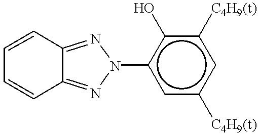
C1=CC2=NN(c3cc([C4H9(t)])cc([C4H9(t)])c3O)N=C2C=C1
